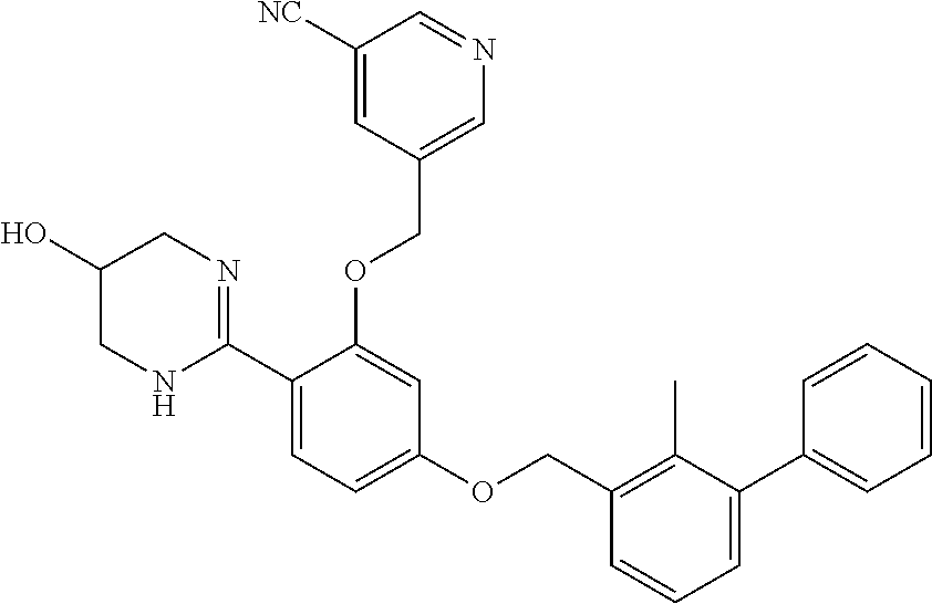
C1=CC=CC=C1C1=CC=CC(COC2=CC=C(C3=NCC(O)CN3)C(OCC3=CN=CC([NC])=C3)=C2)=C1C
